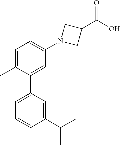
C1=C(C)C(C2=CC=CC(C(C)C)=C2)=CC(N2CC(C(O)=O)C2)=C1
